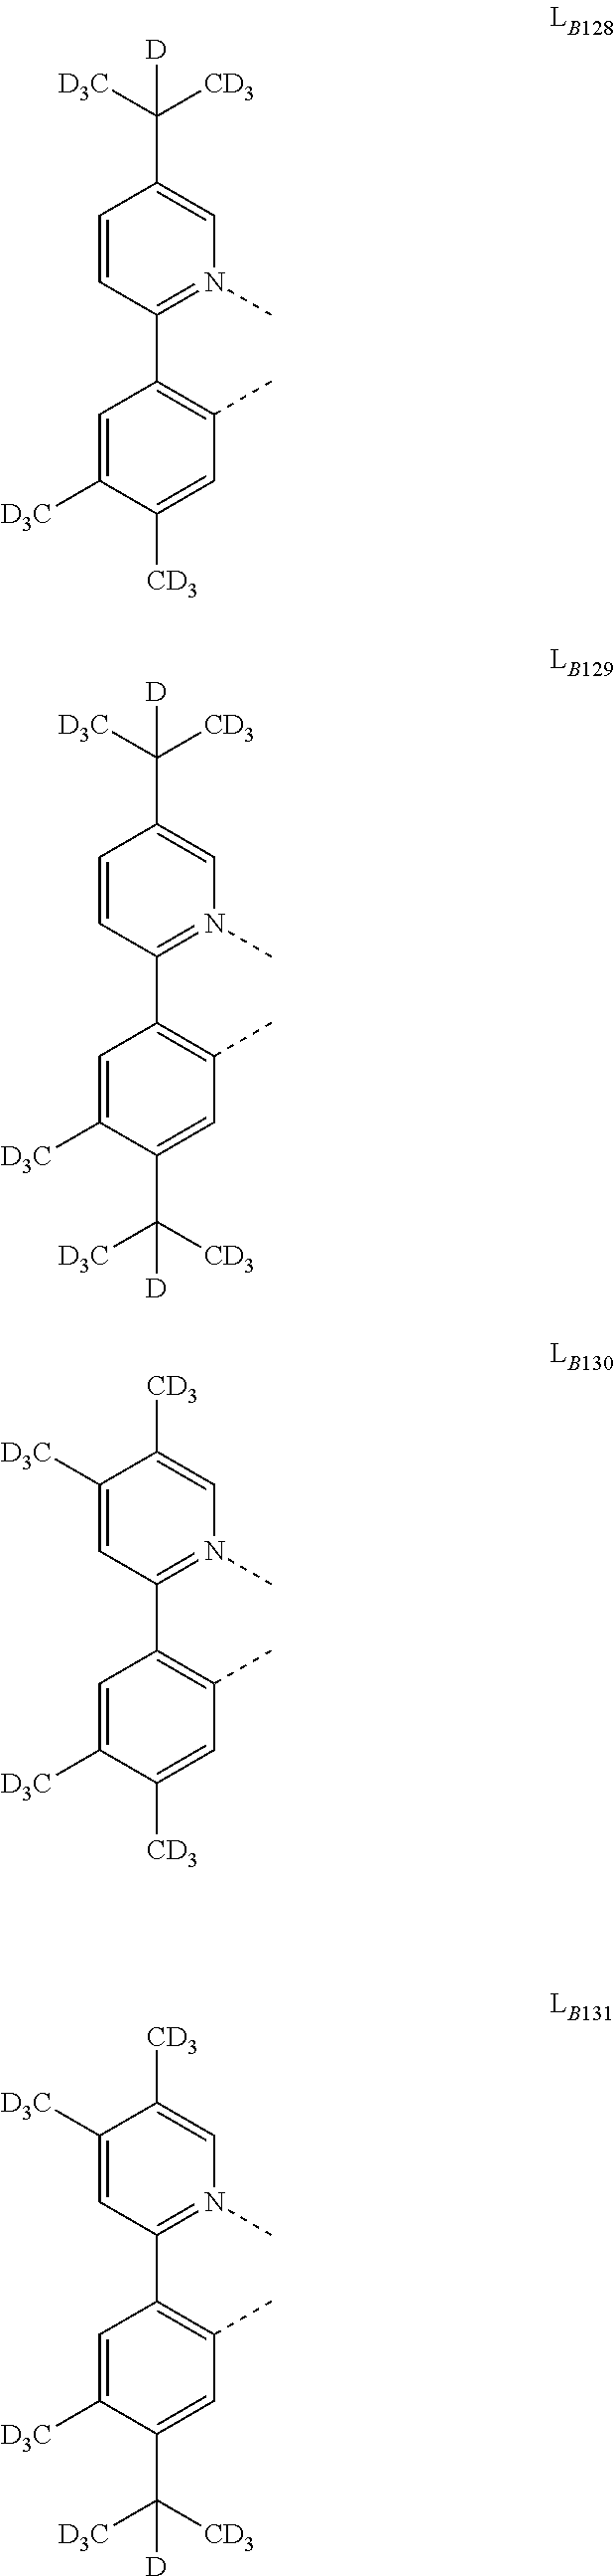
C1(C2=C(C)C=C([CD3])C([D3C])=C2)=N(C)C=C(C([D3C])([CD3])[D])C=C1.C1(C2=C(C)C=C(C([CD3])([D3C])[D])C([D3C])=C2)=N(C)C=C(C([D3C])([CD3])[D])C=C1.C1(C2=C(C)C=C([CD3])C([D3C])=C2)=N(C)C=C([CD3])C([D3C])=C1.C1(C2=C(C)C=C(C([CD3])([D3C])[D])C([D3C])=C2)=N(C)C=C([CD3])C([D3C])=C1
